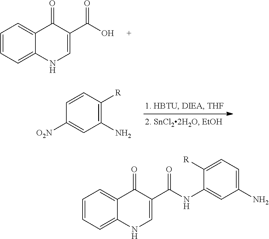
C1=CC=C2C(=C1)C(=O)C(C(O)=O)=CN2.C1(N)=C([R])C=CC([O2N])=C1.C1=CC=C2C(=C1)C(=O)C(C(NC1=CC(N)=CC=C1[R])=O)=CN2
